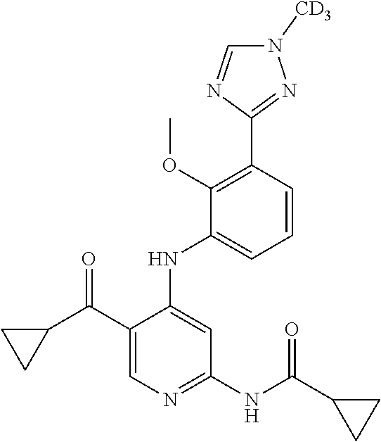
C1=CC(C2=NN([CD3])C=N2)=C(OC)C(NC2=CC(NC(=O)C3CC3)=NC=C2C(=O)C2CC2)=C1
